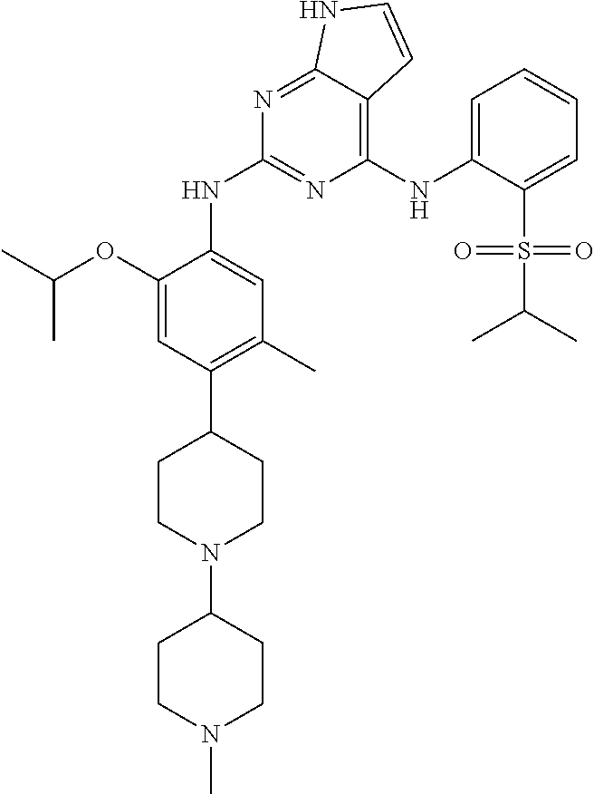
C(C)(C)OC1=CC(C2CCN(C3CCN(C)CC3)CC2)=C(C)C=C1NC1=NC(NC2=CC=CC=C2S(C(C)C)(=O)=O)=C2C(=N1)NC=C2
